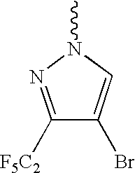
C1([F5C2])=NN(C)C=C1Br
